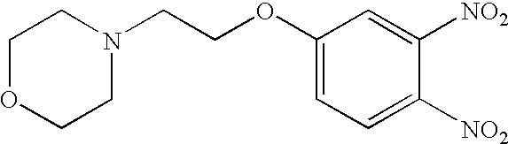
C1OCCN(CCOC2=CC=C([NO2])C([NO2])=C2)C1
